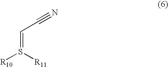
[R10]S([R11])=CC#N
